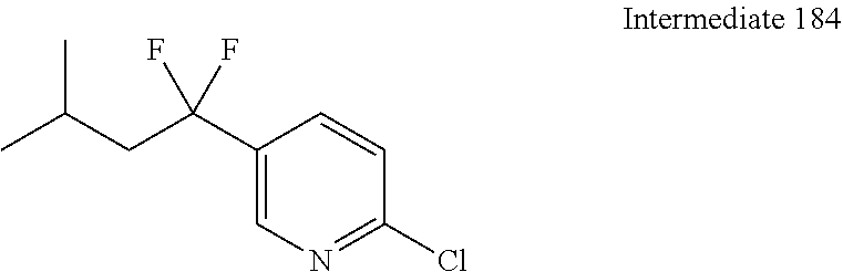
C1(C(CC(C)C)(F)F)=CN=C(Cl)C=C1
